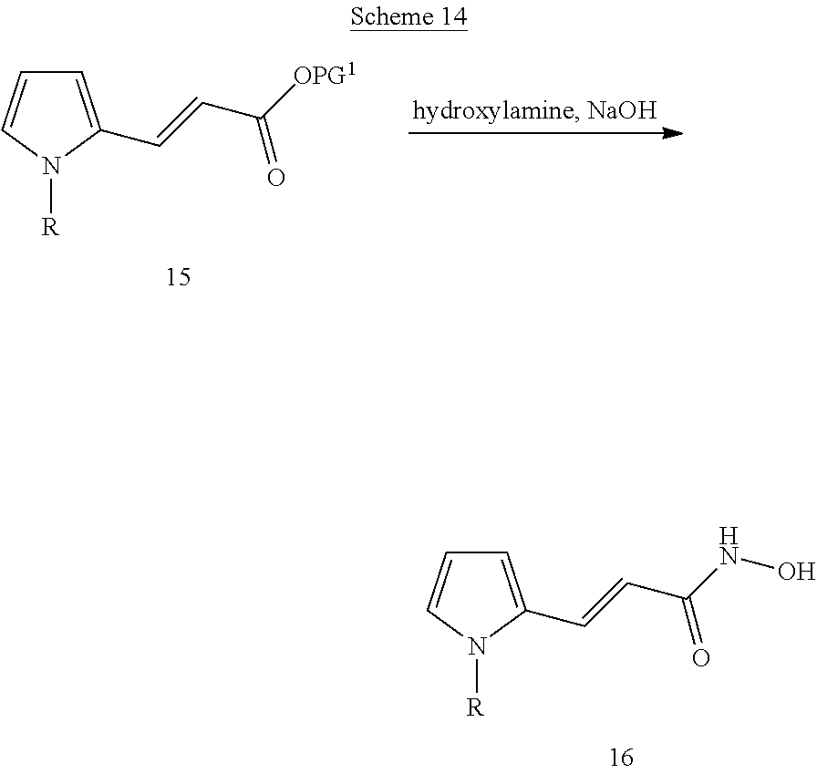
C1=C(C=CC([OPG1])=O)N([R])C=C1.C1=C(C=CC(NO)=O)N([R])C=C1
